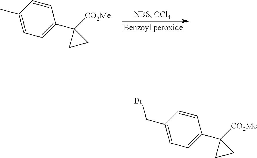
C1=CC(C)=CC=C1C1([CO2Me])CC1.C1=CC(CBr)=CC=C1C1([CO2Me])CC1
